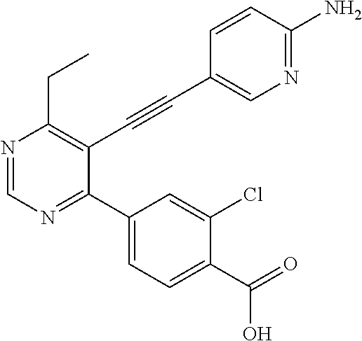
N1=CN=C(C2=CC=C(C(O)=O)C(Cl)=C2)C(C#CC2=CN=C(N)C=C2)=C1CC
